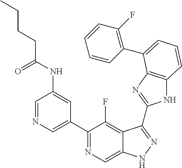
C1=NC=C(C2=NC=C3C(=C2F)C(C2=NC4=C(N2)C=CC=C4C2=C(F)C=CC=C2)=NN3)C=C1NC(CCCC)=O
